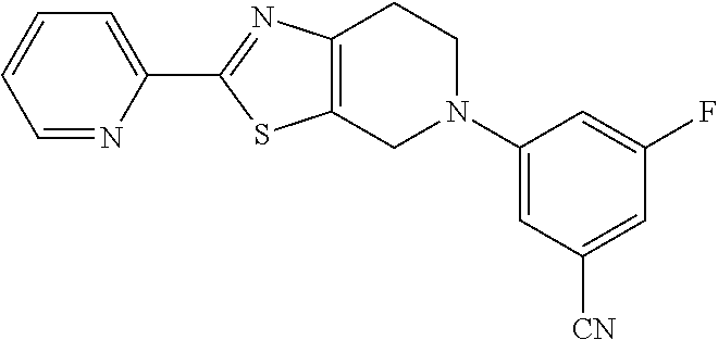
C1=NC(C2=NC3=C(S2)CN(C2=CC([CN])=CC(F)=C2)CC3)=CC=C1
